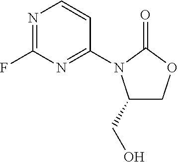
C1(CO)COC(=O)N1C1=NC(F)=NC=C1
